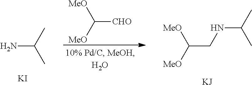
NC(C)C.[KI].[MeO]C([MeO])[CHO].[MeO]C([MeO])CNC(C)C.[KJ]
